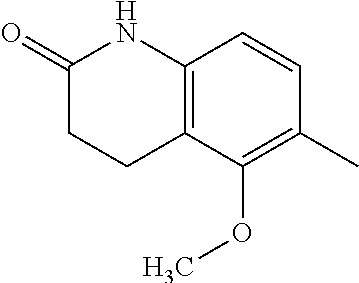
C12=C(C(OC)=C(C)C=C1)CCC(=O)N2
